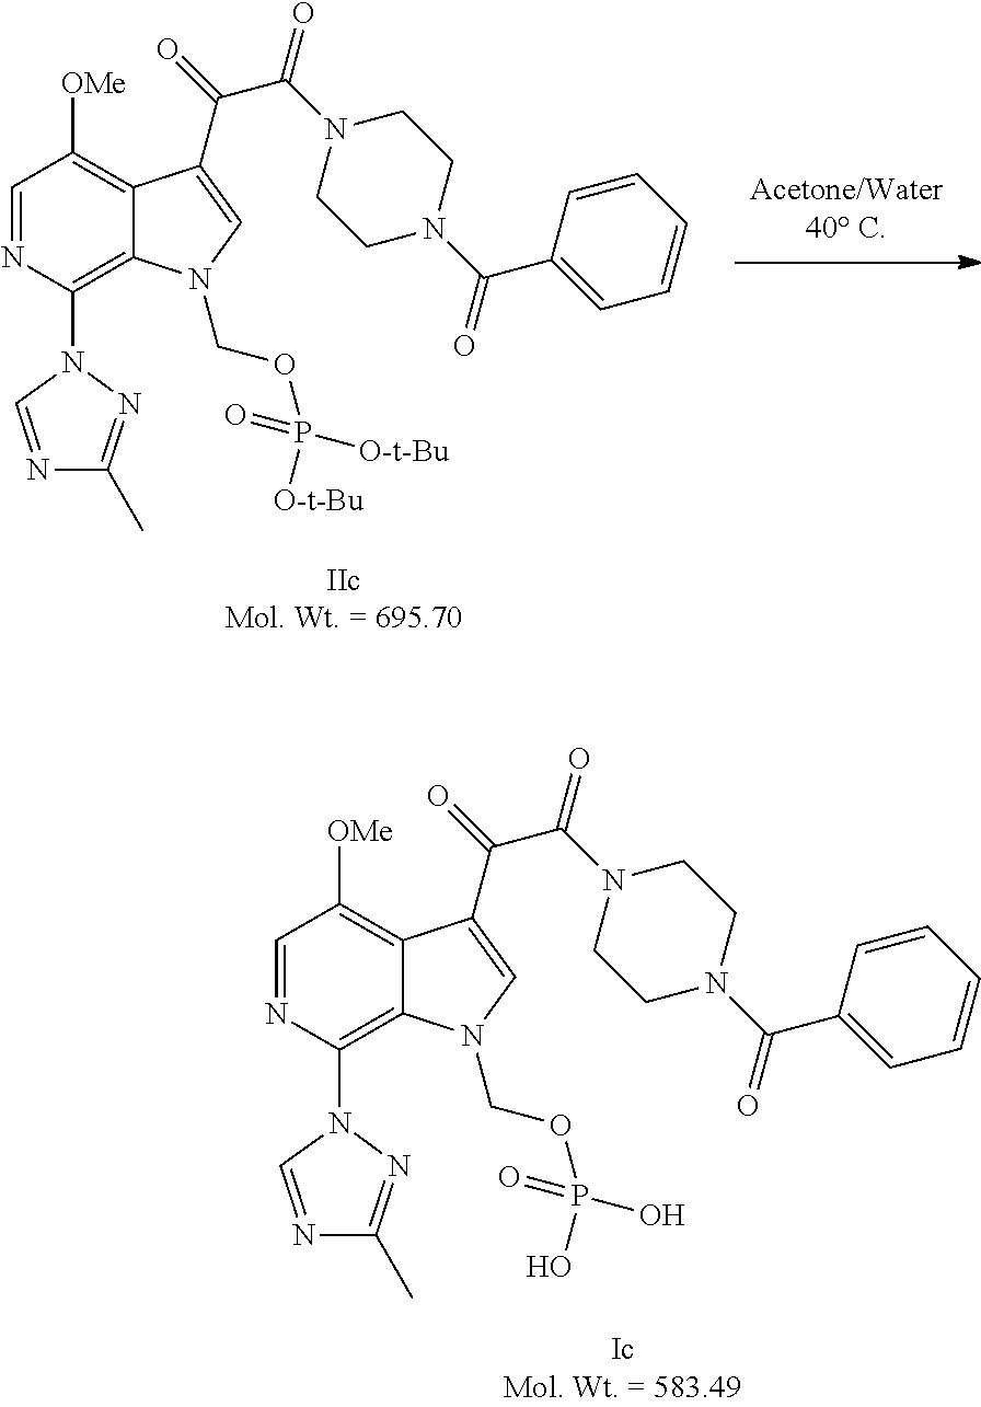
C1=NC(N2C=NC(C)=N2)=C2C(=C1[OMe])C(C(C(N1CCN(C(=O)C3=CC=CC=C3)CC1)=O)=O)=CN2COP(=O)([O-t-Bu])[O-t-Bu].C1=NC(N2C=NC(C)=N2)=C2C(=C1[OMe])C(C(C(N1CCN(C(=O)C3=CC=CC=C3)CC1)=O)=O)=CN2COP(=O)(O)O
